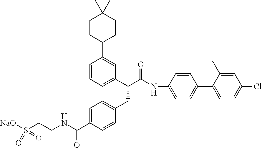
C1=CC=C(C(C(=O)NC2=CC=C(C3=CC=C(Cl)C=C3C)C=C2)CC2=CC=C(C(=O)NCCS([NaO])(=O)=O)C=C2)C=C1C1CCC(C)(C)CC1
